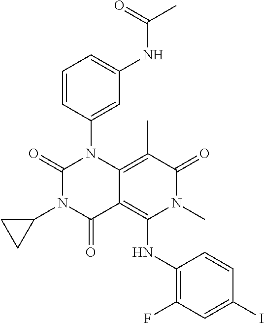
C1(=O)N(C2CC2)C(=O)C2=C(NC3=C(F)C=C(I)C=C3)N(C)C(=O)C(C)=C2N1C1=CC(NC(C)=O)=CC=C1
